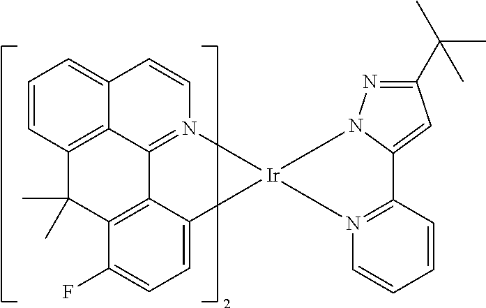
C12=CC=CC3=C1C1=N(C=C2)[Ir]2(C4=CC=C(F)C(=C14)C3(C)C)N1=C(C=CC=C1)C1=CC(C(C)(C)C)=NN12
